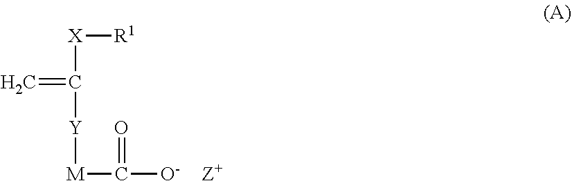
C=C([X][R1])[Y][M]C([O-])=O
